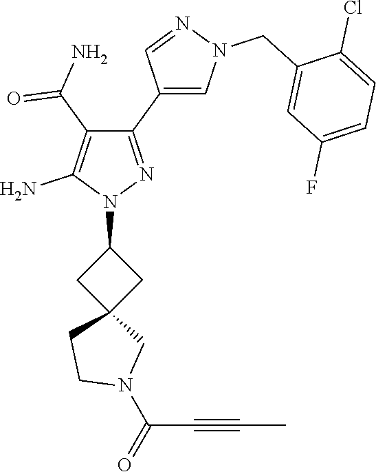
N1(C2CC3(C2)CN(C(C#CC)=O)CC3)N=C(C2=CN(CC3=CC(F)=CC=C3Cl)N=C2)C(C(N)=O)=C1N
